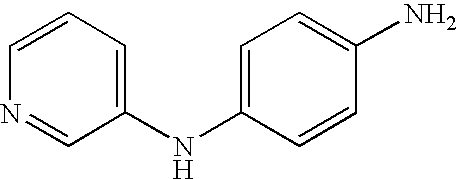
C1=CC=C(NC2=CC=C(N)C=C2)C=N1
